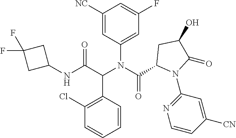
C1([NC])=CC(N(C(C2N(C3=NC=CC([CN])=C3)C(=O)C(O)C2)=O)C(C(NC2CC(F)(F)C2)=O)C2=C(Cl)C=CC=C2)=CC(F)=C1
